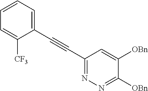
C(#CC1=NN=C([OBn])C([OBn])=C1)C1=CC=CC=C1[CF3]
